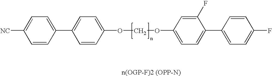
C1([NC])=CC=C(C2=CC=C(OCOC3=CC=C(C4=CC=C(F)C=C4)C(F)=C3)C=C2)C=C1
